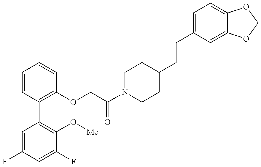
C1=C(F)C=C(F)C(O[Me])=C1C1=C(OCC(N2CCC(CCC3=CC=C4C(=C3)OCO4)CC2)=O)C=CC=C1
